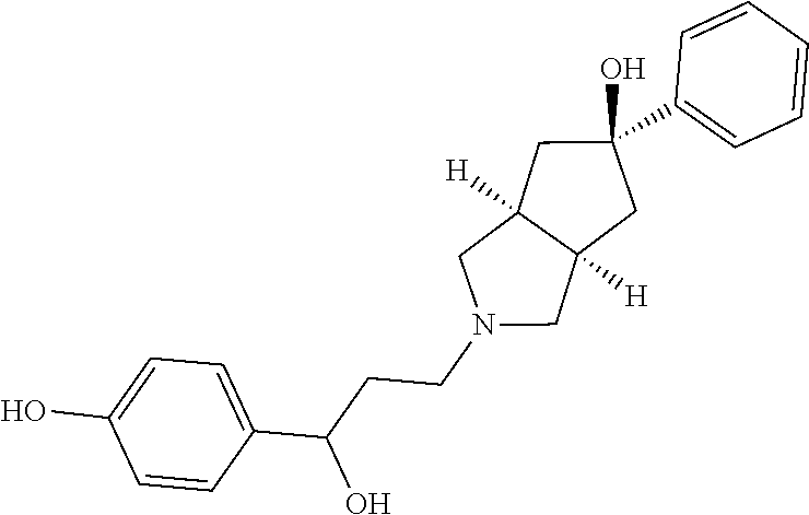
C1(O)(C2=CC=CC=C2)CC2([H])C([H])(CN(CCC(C3=CC=C(O)C=C3)O)C2)C1
